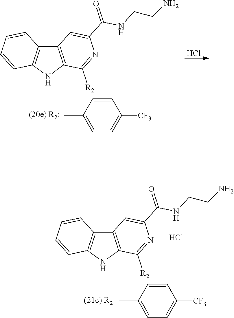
CC1=CC=C([CF3])C=C1.C12=C(NC3=C1C=CC=C3)C([R2])=NC(C(NCCN)=O)=C2.Cl.CC1=CC=C([CF3])C=C1.C12=C(NC3=C1C=CC=C3)C([R2])=NC(C(NCCN)=O)=C2.Cl
